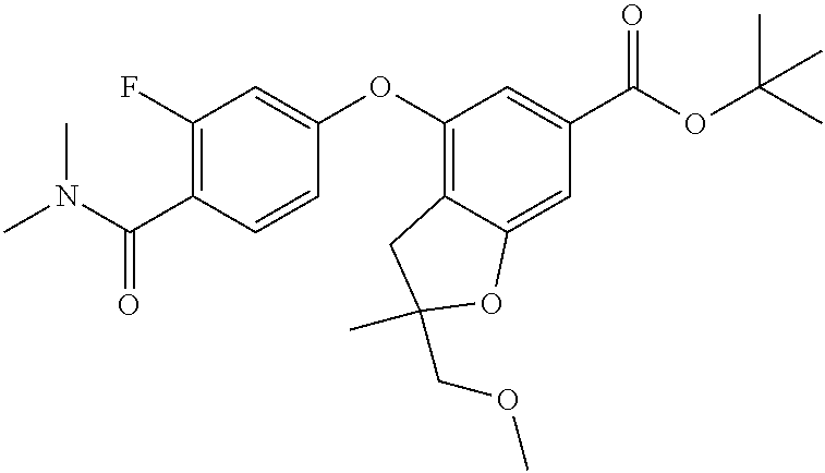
C1(F)=C(C(N(C)C)=O)C=CC(OC2=C3C(=CC(C(OC(C)(C)C)=O)=C2)OC(COC)(C)C3)=C1
